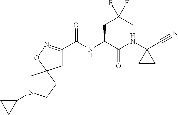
C1C(C(NC(C(NC2(C#N)CC2)=O)CC(C)(F)F)=O)=NOC12CN(C1CC1)CC2
